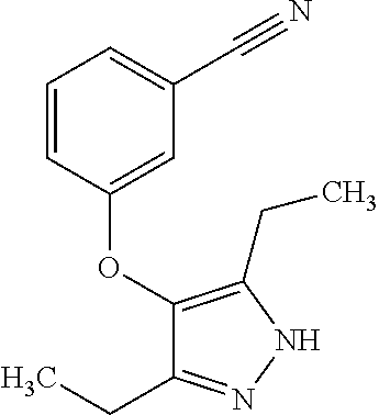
C1(OC2=CC(C#N)=CC=C2)=C(CC)NN=C1CC
